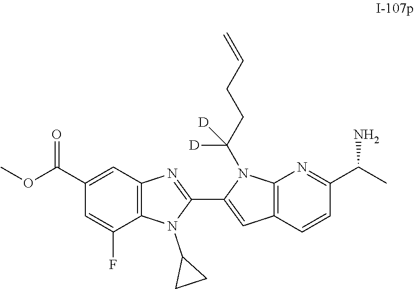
O(C)C(C1=CC2=C(C(F)=C1)N(C1CC1)C(C1=CC3=C(N=C(C(C)N)C=C3)N1C(CCC=C)([D])[D])=N2)=O
